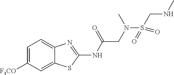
C1=C([F3CO])C=C2C(=C1)N=C(NC(CN(S(CNC)(=O)=O)C)=O)S2
